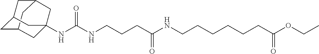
C12CC3CC(C1)CC(NC(NCCCC(NCCCCCCC(OCC)=O)=O)=O)(C3)C2
